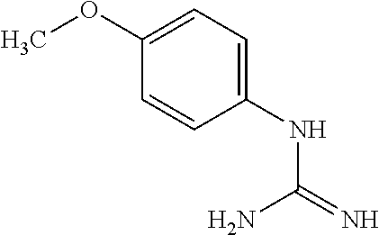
C1=CC(NC(=N)N)=CC=C1OC
